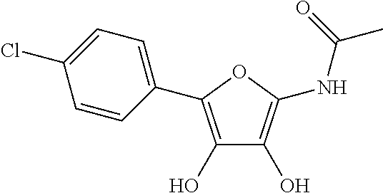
C1(C2=C(O)C(O)=C(NC(C)=O)O2)=CC=C(Cl)C=C1
